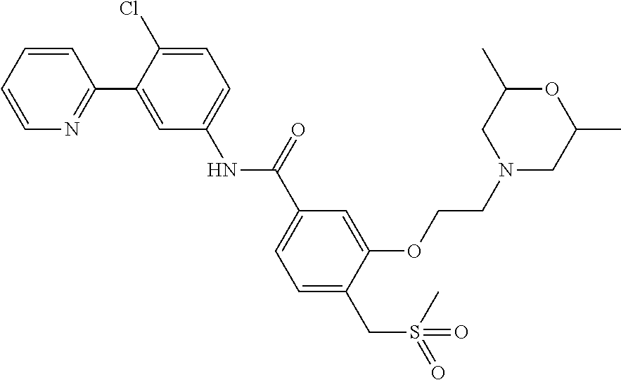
O(C1=CC(C(NC2=CC=C(Cl)C(C3=NC=CC=C3)=C2)=O)=CC=C1CS(=O)(C)=O)CCN1CC(C)OC(C)C1
